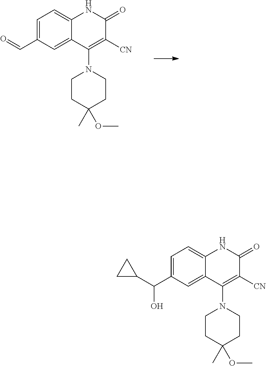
C1=C2C(=CC(C=O)=C1)C(N1CCC(OC)(C)CC1)=C([CN])C(=O)N2.C1=C2C(=CC(C(C3CC3)O)=C1)C(N1CCC(OC)(C)CC1)=C([CN])C(=O)N2
